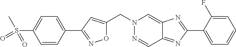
C(N1N=CC2=NC(C3=CC=CC=C3F)=NC2=C1)C1=CC(C2=CC=C(S(C)(=O)=O)C=C2)=NO1
